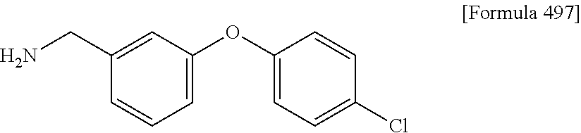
NCC1=CC(OC2=CC=C(Cl)C=C2)=CC=C1
